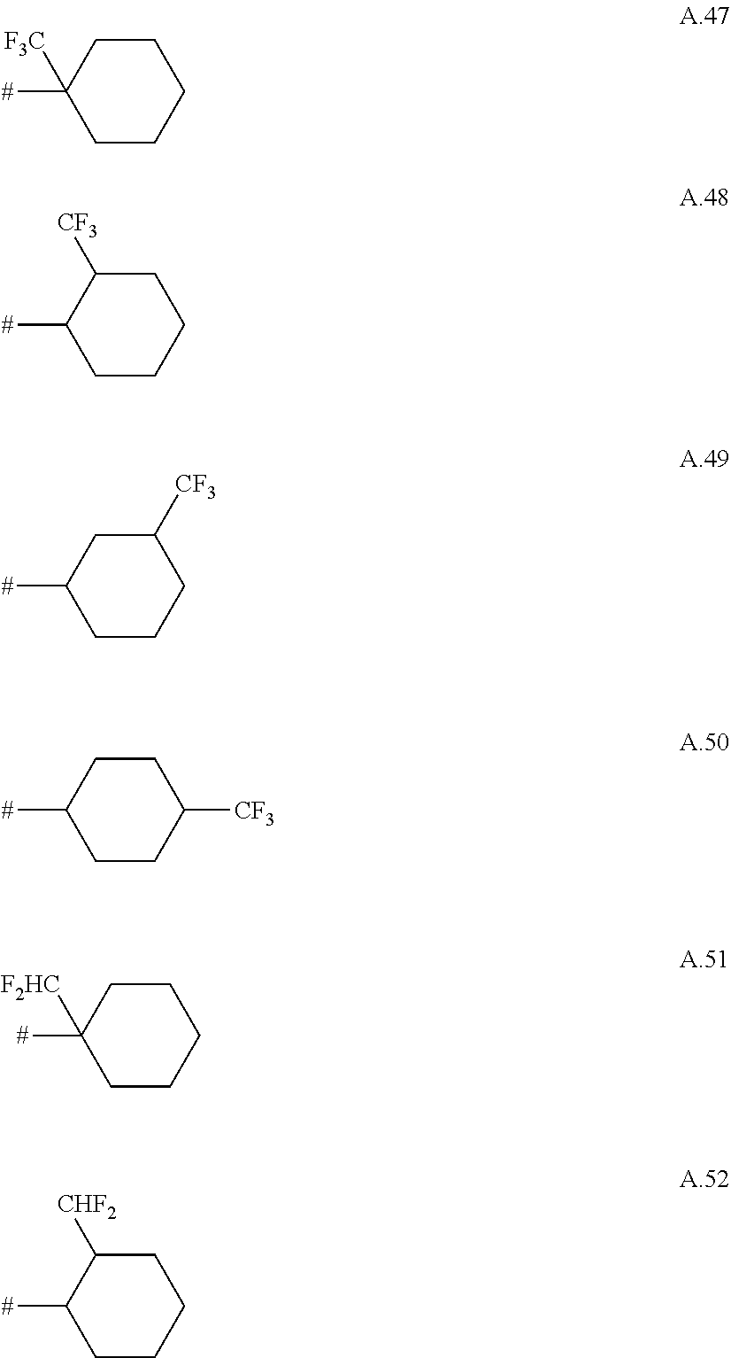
[#]C1([F3C])CCCCC1.[#]C1CCCCC1[CF3].[#]C1CCCC([CF3])C1.[#]C1CCC([CF3])CC1.[#]C1([F2HC])CCCCC1.[#]C1CCCCC1[CHF2]
